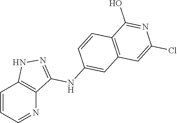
C1=CC=NC2=C1NN=C2NC1=CC2=C(C=C1)C(O)=NC(Cl)=C2
